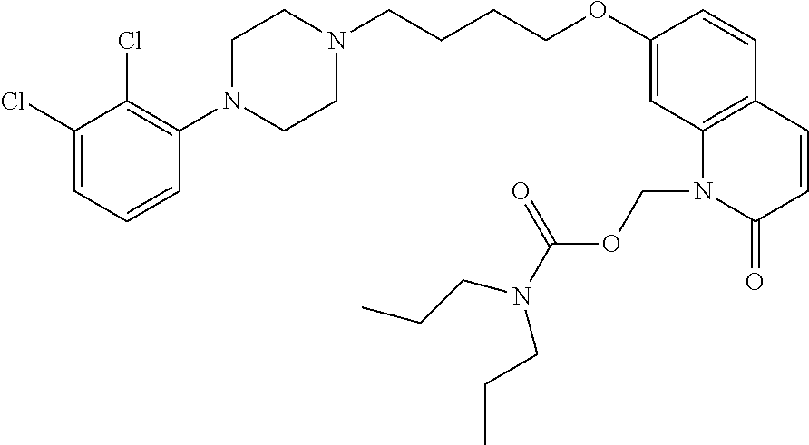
C1(Cl)=CC=CC(N2CCN(CCCCOC3=CC4=C(C=C3)C=CC(=O)N4COC(N(CCC)CCC)=O)CC2)=C1Cl
